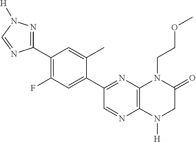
C1=NC2=C(N=C1C1=CC(F)=C(C3=NN([H])C=N3)C=C1C)N(CCOC)C(=O)CN2[H]
